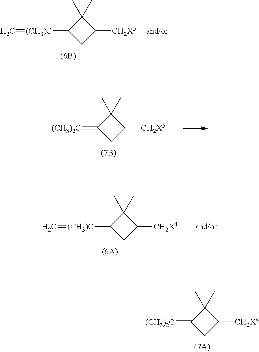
C1([(CH3)C]=C)CC([CH2X5])C1(C)C.C1(=[(CH3)2C])CC([CH2X5])C1(C)C.[(CH3)C](C1CC([CH2X4])C1(C)C)=C.[(CH3)2C]=C1CC([CH2X4])C1(C)C
